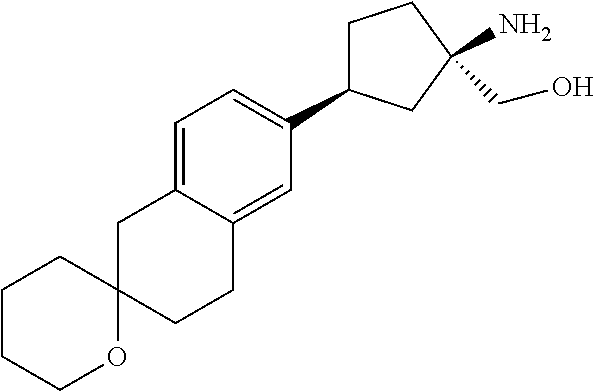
C1C2(CCC3=CC(C4CCC(CO)(N)C4)=CC=C13)CCCCO2
